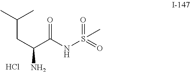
C(C(C(NS(=O)(C)=O)=O)N)C(C)C.Cl
